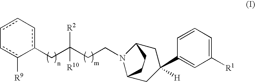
c1c-cc(CC(CCN2C3CC(C4=CC([R1])=CC=C4)([H])CC2CC3)([R2])[R10])-c([R9])c-1
